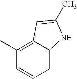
C1=C2C(=C(C)C=C1)C=C(C)N2
